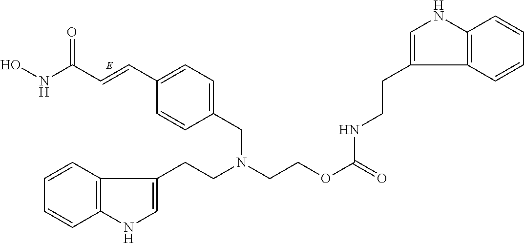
ONC(C=CC1=CC=C(CN(CCOC(NCCC2=CNC3=C2C=CC=C3)=O)CCC2=CNC3=C2C=CC=C3)C=C1)=O
